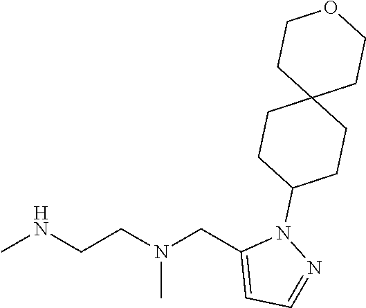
CNCCN(CC1=CC=NN1C1CCC2(CC1)CCOCC2)C
